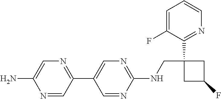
C1=NC(NCC2(C3=NC=CC=C3F)CC(F)C2)=NC=C1C1=NC=C(N)N=C1
